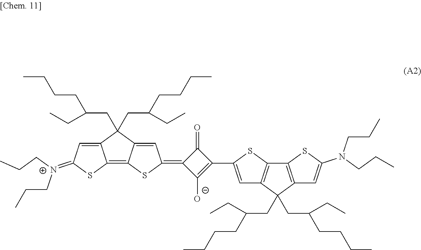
C12=C3C(=CC(=C4C([O-])=C(C5=CC6=C(S5)C5=C(C6(CC(CC)CCCC)CC(CC)CCCC)C=C(N(CCC)CCC)S5)C4=O)S3)C(CC(CCCC)CC)(CC(CCCC)CC)C1=CC(=[N+](CCC)CCC)S2
